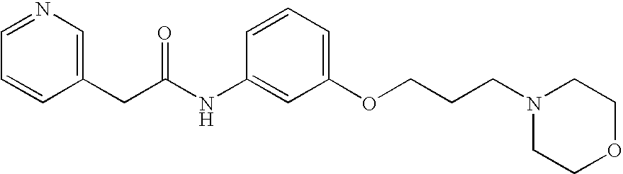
C1=NC=C(CC(NC2=CC(OCCCN3CCOCC3)=CC=C2)=O)C=C1
